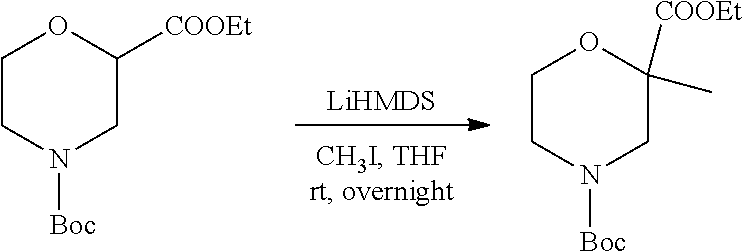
[LiHMDS].C1CN([Boc])CC([COOEt])O1.C1CN([Boc])CC([COOEt])(C)O1
